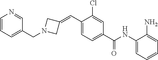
C1(=CC2=CC=C(C(NC3=CC=CC=C3N)=O)C=C2Cl)CN(CC2=CC=CN=C2)C1
